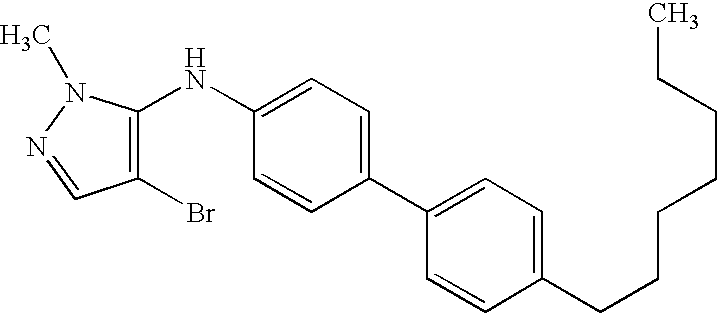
C1(CCCCCCC)=CC=C(C2=CC=C(NC3=C(Br)C=NN3C)C=C2)C=C1
